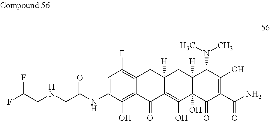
C(NCC(NC1=CC(F)=C2C(=C1O)C(=O)C1=C(O)C3(O)C([H])(CC1([H])C2)C(N(C)C)C(O)=C(C(N)=O)C3=O)=O)C(F)F
